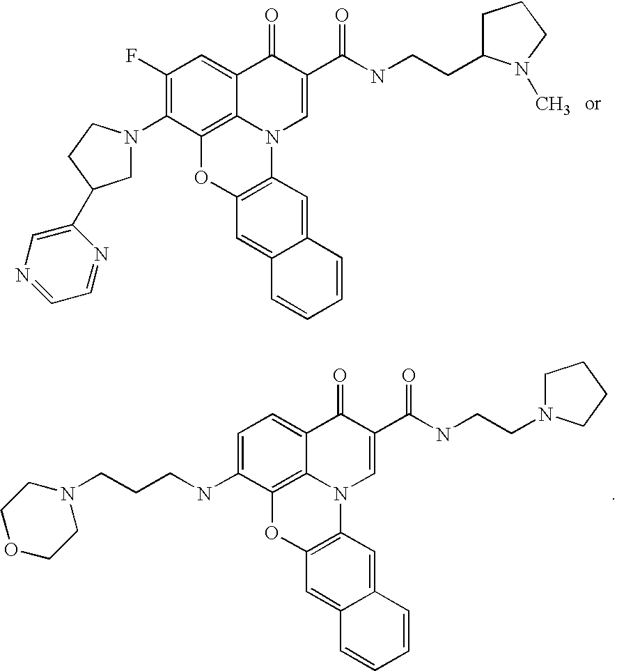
C1(F)=C(N2CC(C3=CN=CC=N3)CC2)C2=C3C(=C1)C(=O)C(C(NCCC1CCCN1C)=O)=CN3C1=C(O2)C=C2C(=C1)C=CC=C2.N1(CCCNC2=CC=C3C4=C2OC2=C(N4C=C(C(=O)NCCN4CCCC4)C3=O)C=C3C(=C2)C=CC=C3)CCOCC1
